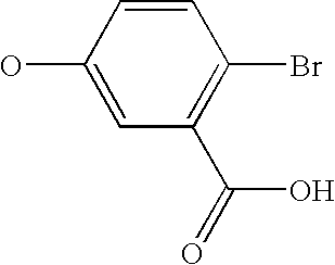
C1(C(=O)O)=C(Br)C=CC(O)=C1
